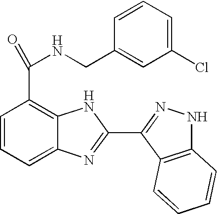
C1=CC=C2C(=C1C(=O)NCC1=CC(Cl)=CC=C1)NC(C1=NNC3=C1C=CC=C3)=N2
